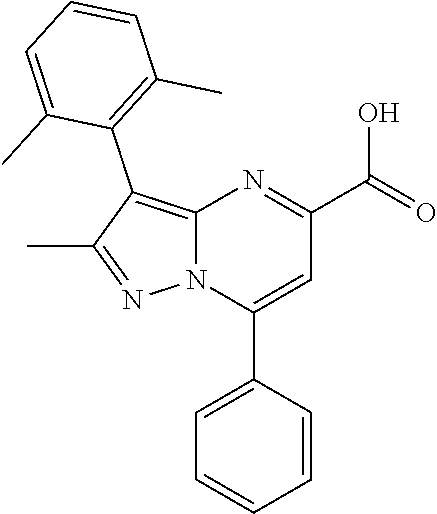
N12C(=C(C3=C(C)C=CC=C3C)C(C)=N1)N=C(C(=O)O)C=C2C1=CC=CC=C1
